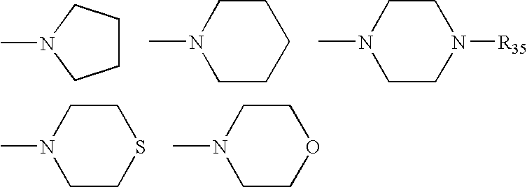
CN1CCCC1.CN1CCCCC1.CN1CCN([R35])CC1.CN1CCSCC1.CN1CCOCC1
